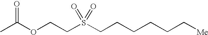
O(C(C)=O)CCS(CCCCCC[Me])(=O)=O
